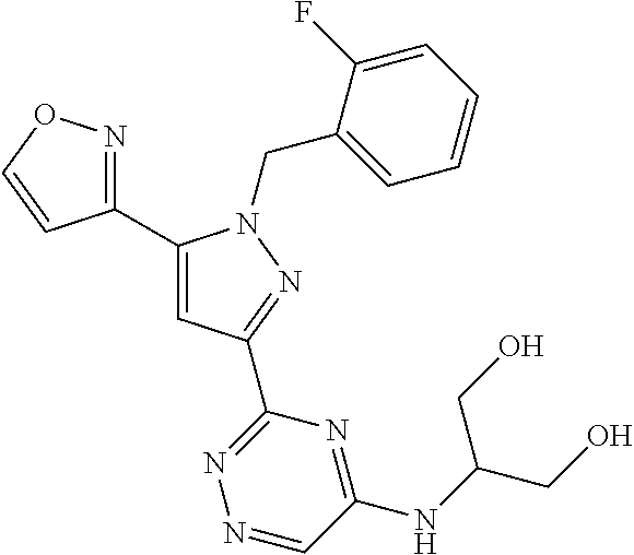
C1(C2=NOC=C2)=CC(C2=NN=CC(NC(CO)CO)=N2)=NN1CC1=CC=CC=C1F
